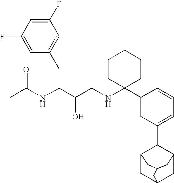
C1(F)=CC(CC(C(CNC2(C3=CC(C4C5CC6CC4CC(C5)C6)=CC=C3)CCCCC2)O)NC(C)=O)=CC(F)=C1
